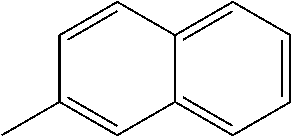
C1=CC(C)=CC2=CC=CC=C12
